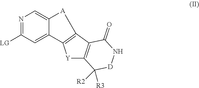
N1=C([LG])C=C2C(=C1)[A]C1=C2[Y]C2=C1C(=O)N[D]C2([R2])[R3]
